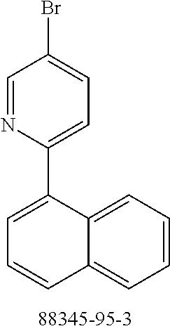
C1(C2=CC=C(Br)C=N2)=CC=CC2=CC=CC=C12
